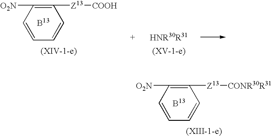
C1([Z13][CONR30R31])=C([O2N])C=CC=C1.C1([Z13][COOH])=C([O2N])C=CC=C1
